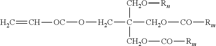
[CH2O](C(CO[OC]C=C)([CH2O][CO][Rm])[CH2O][CO][Rm])[Rn]
